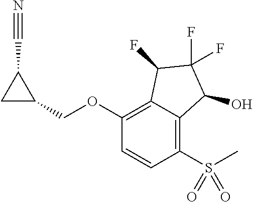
C1(OCC2C(C#N)C2)=C2C(=C(S(=O)(=O)C)C=C1)C(O)C(F)(F)C2F
